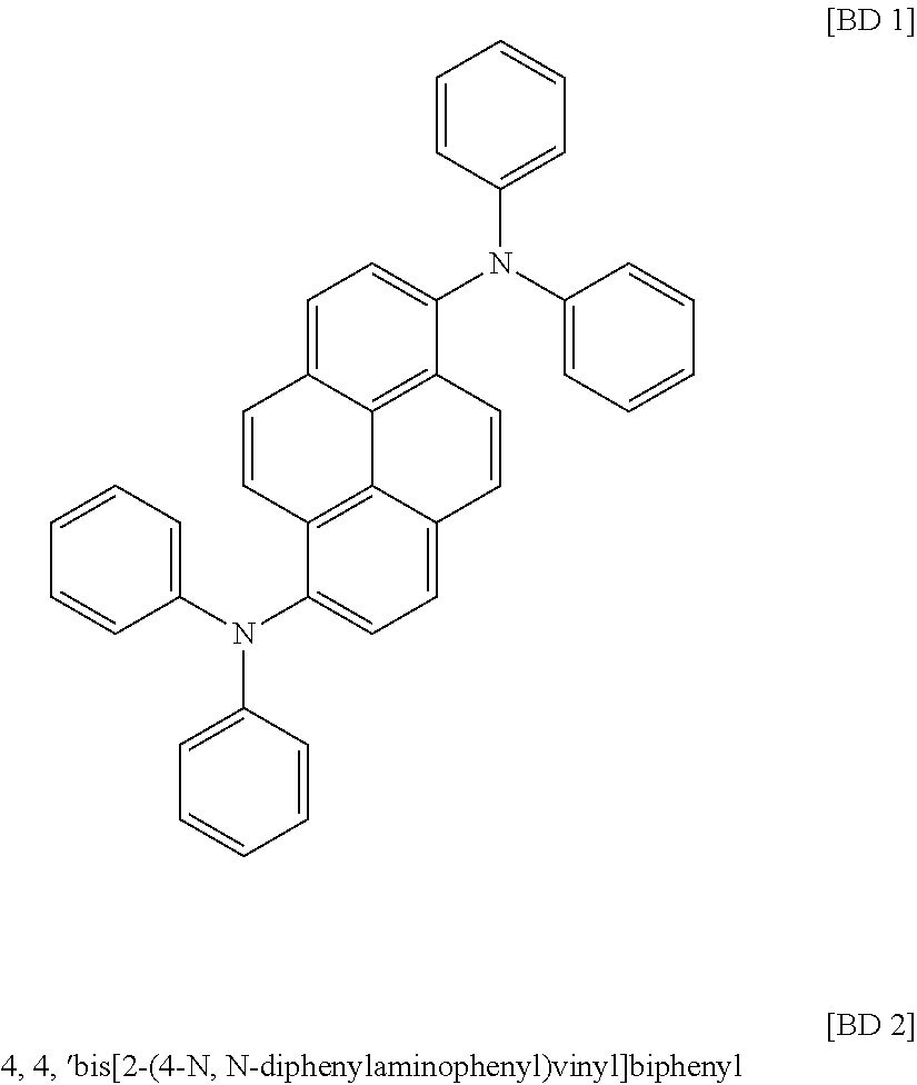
C1=CC(N(C2=CC=CC=C2)C2=CC=C3C4=C2C=CC2=CC=C(N(C5=CC=CC=C5)C5=CC=CC=C5)C(=C42)C=C3)=CC=C1
